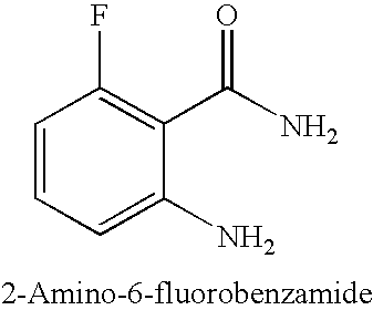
C1=CC=C(N)C(C(N)=O)=C1F
